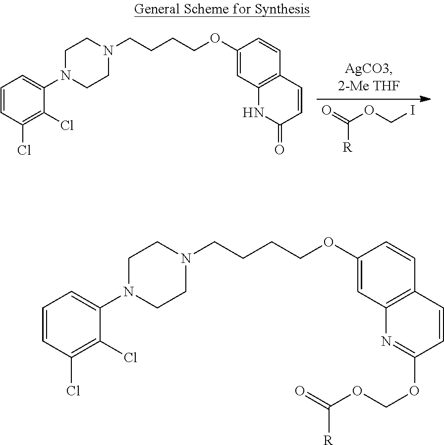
O=C(OCI)[R].C1=CC(Cl)=C(Cl)C(N2CCN(CCCCOC3=CC4=C(C=C3)C=CC(=O)N4)CC2)=C1.C1=CC(Cl)=C(Cl)C(N2CCN(CCCCOC3=CC4=C(C=C3)C=CC(OCOC(=O)[R])=N4)CC2)=C1
